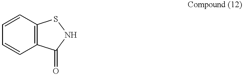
C1=CC2=C(C=C1)C(=O)NS2
